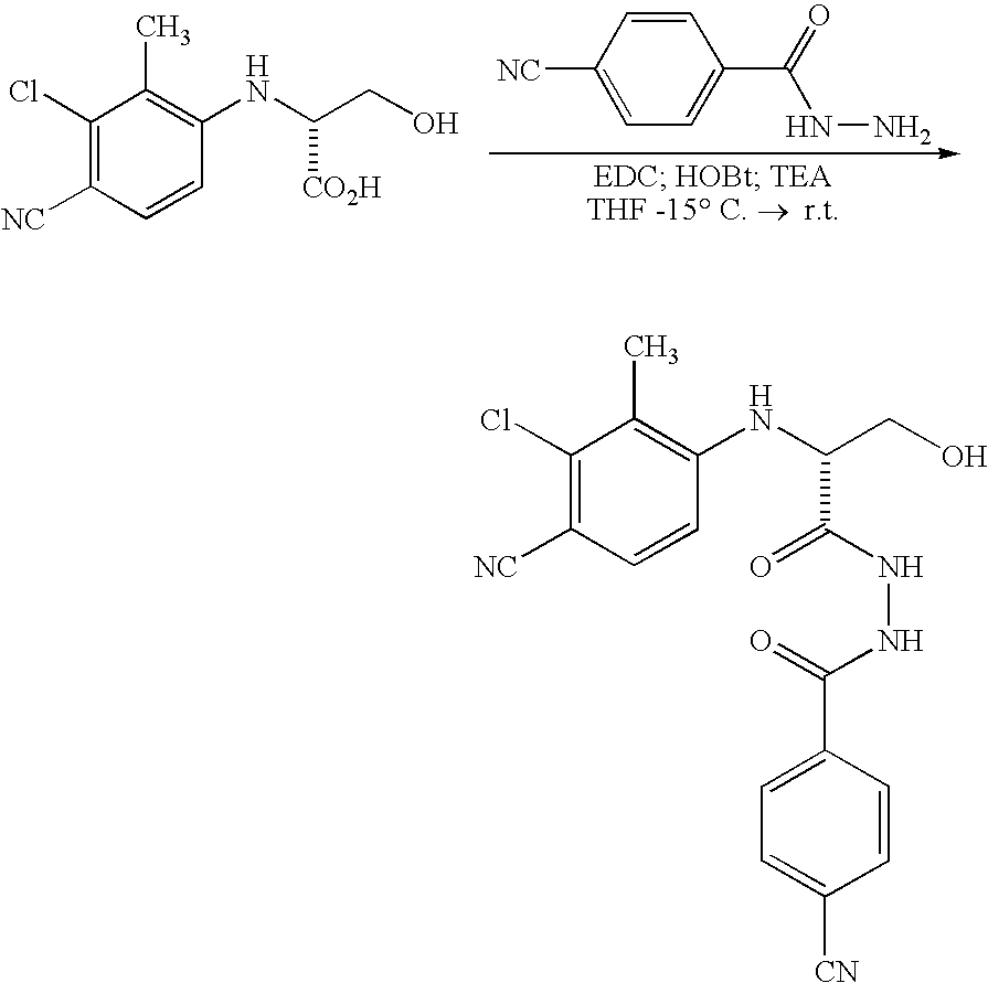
C1=CC([NC])=CC=C1C(=O)NN.C1(Cl)=C([NC])C=CC(NC([CO2H])CO)=C1C.C1(Cl)=C([NC])C=CC(NC(C(NNC(=O)C2=CC=C([CN])C=C2)=O)CO)=C1C
